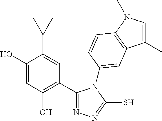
C1(C2=NN=C(S)N2C2=CC3=C(N(C)C=C3C)C=C2)=C(O)C=C(O)C(C2CC2)=C1
